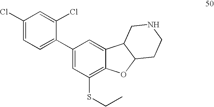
C1(Cl)=CC=C(C2=CC(SCC)=C3C(=C2)C2C(O3)CCNC2)C(Cl)=C1
